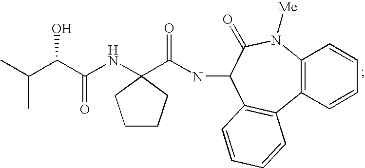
C(C(C(NC1(C(NC2C3=C(C4=C(N([Me])C2=O)C=CC=C4)C=CC=C3)=O)CCCC1)=O)O)(C)C
